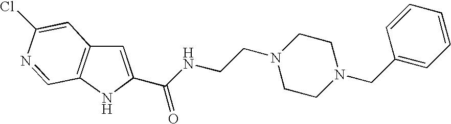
C1=C(C(NCCN2CCN(CC3=CC=CC=C3)CC2)=O)NC2=C1C=C(Cl)N=C2
